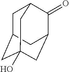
C1C2CC3(O)CC(C(=O)C1C3)C2
